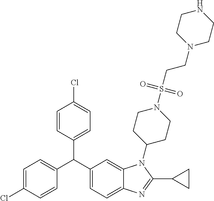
C1=CC(Cl)=CC=C1C(C1=CC=C2C(=C1)N(C1CCN(S(CCN3CCNCC3)(=O)=O)CC1)C(C1CC1)=N2)C1=CC=C(Cl)C=C1
